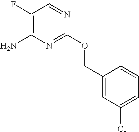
C1(F)=C(N)N=C(OCC2=CC(Cl)=CC=C2)N=C1
